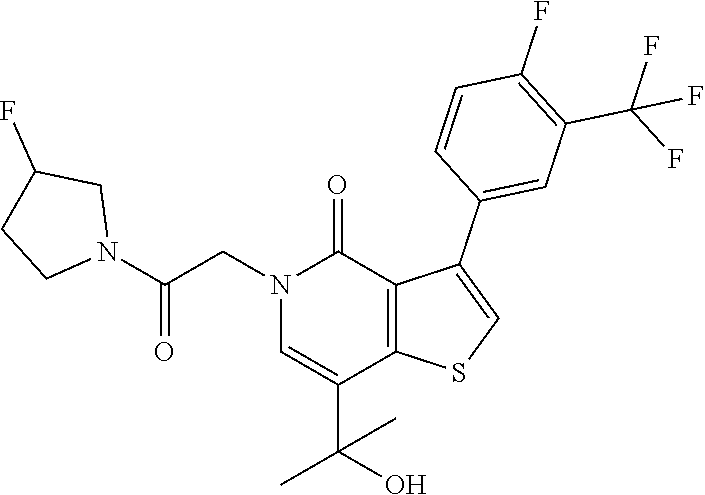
OC(C1=CN(CC(N2CCC(F)C2)=O)C(=O)C2=C1SC=C2C1=CC(C(F)(F)F)=C(F)C=C1)(C)C
